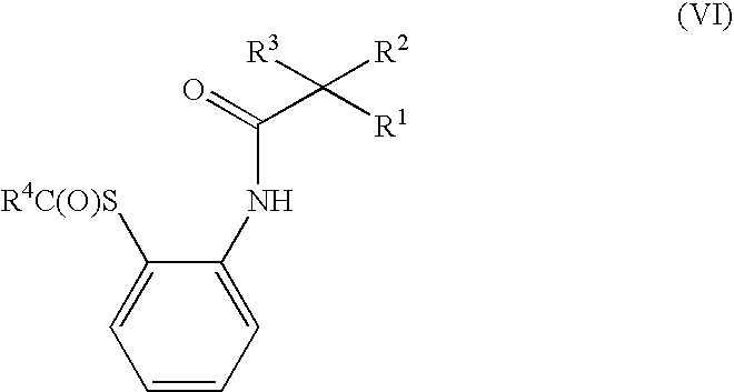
C1=CC=C(NC(C([R3])([R1])[R2])=O)C([R4C(O)S])=C1
